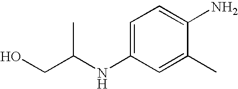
OCC(NC1=CC=C(N)C(C)=C1)C
